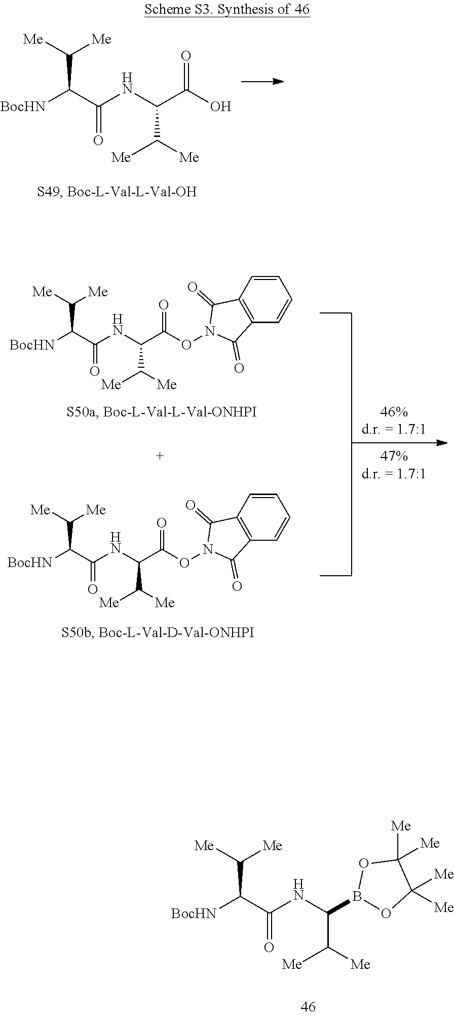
[BocHN]C(C(NC(C(O)=O)C([Me])[Me])=O)C([Me])[Me].[BocHN]C(C(NC(C(ON1C(=O)C2=C(C=CC=C2)C1=O)=O)C([Me])[Me])=O)C([Me])[Me].[BocHN]C(C(NC(C(ON1C(=O)C2=C(C=CC=C2)C1=O)=O)C([Me])[Me])=O)C([Me])[Me].[BocHN]C(C(NC(B1OC([Me])([Me])C([Me])([Me])O1)C([Me])[Me])=O)C([Me])[Me]
